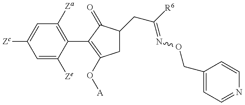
C1=C([Ze])C(C2=C(O[A])CC(CC([R6])=NOCC3=CC=NC=C3)C2=O)=C([Za])C=C1[Zc]
